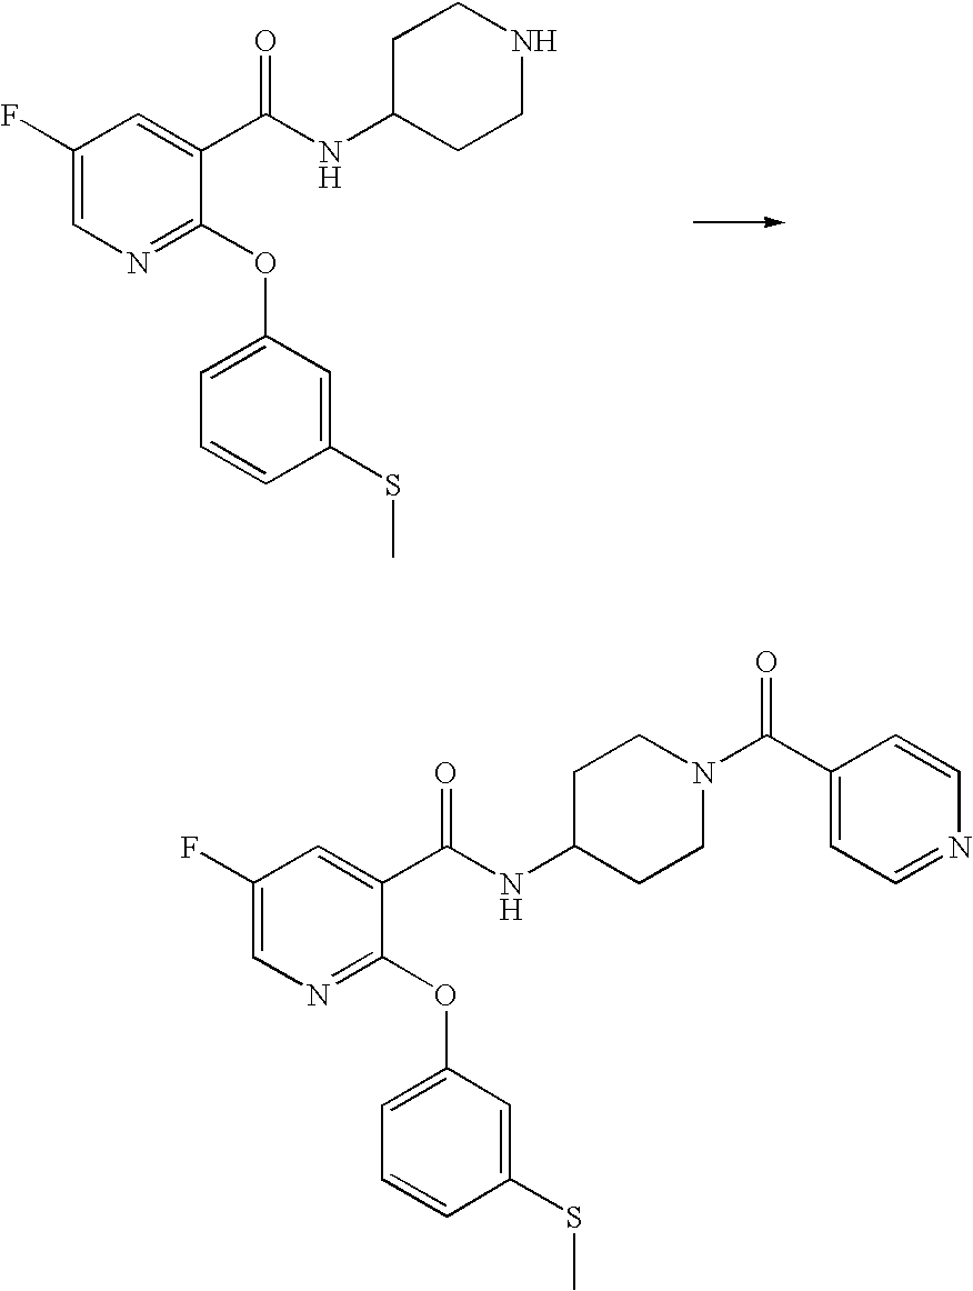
C1(F)=CN=C(OC2=CC=CC(SC)=C2)C(C(NC2CCNCC2)=O)=C1.C1(F)=CN=C(OC2=CC=CC(SC)=C2)C(C(NC2CCN(C(=O)C3=CC=NC=C3)CC2)=O)=C1
